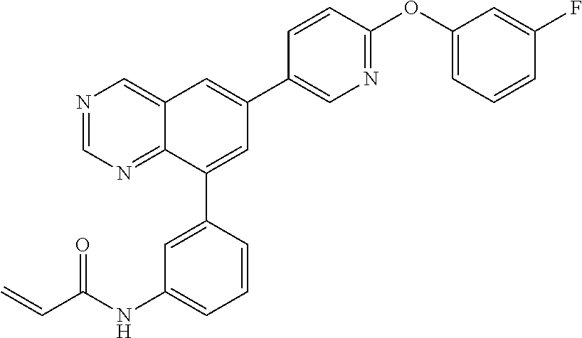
N1=CN=C2C(=C1)C=C(C1=CN=C(OC3=CC=CC(F)=C3)C=C1)C=C2C1=CC(NC(C=C)=O)=CC=C1
